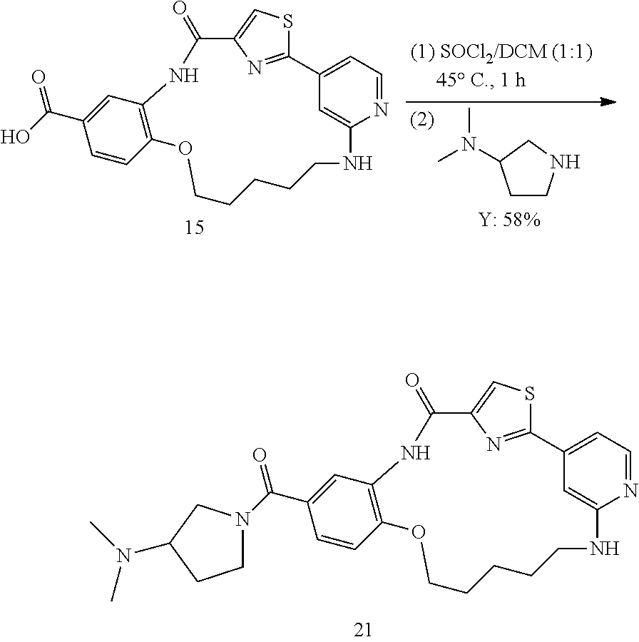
C12=NC(=CS1)C(=O)NC1=C(C=CC(C(N3CCC(N(C)C)C3)=O)=C1)OCCCCCNC1=CC2=CC=N1.C1CNCC1N(C)C.C12=NC(=CS1)C(=O)NC1=C(C=CC(C(O)=O)=C1)OCCCCCNC1=CC2=CC=N1
